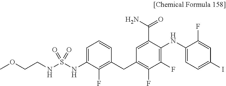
C1=C(NS(NCCOC)(=O)=O)C(F)=C(CC2=C(F)C(F)=C(NC3=CC=C(I)C=C3F)C(C(N)=O)=C2)C=C1
